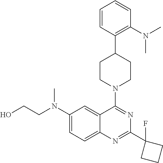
C1=CC(C2CCN(C3=NC(C4(F)CCC4)=NC4=CC=C(N(CCO)C)C=C34)CC2)=C(N(C)C)C=C1
